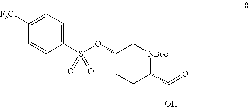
C1(OS(C2=CC=C([F3C])C=C2)(=O)=O)CCC(C(=O)O)[NBoc]C1
